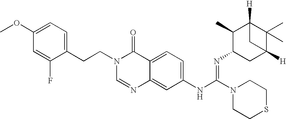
C1(CCN2C=NC3=CC(NC(N4CCSCC4)=NC4CC5([H])C(C)(C)C([H])(C4C)C5)=CC=C3C2=O)=CC=C(OC)C=C1F
